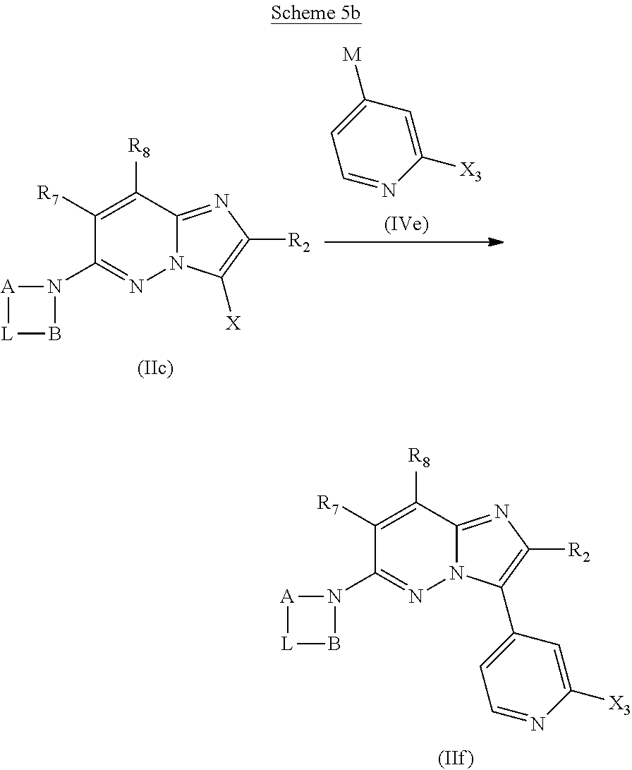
C1([R7])=C([R8])C2=NC([R2])=C(C3=CC=NC([X3])=C3)N2N=C1N1[A][L]B1.C1([R7])=C([R8])C2=NC([R2])=C([X])N2N=C1N1[A][L]B1.C1([M])=CC=NC([X3])=C1
